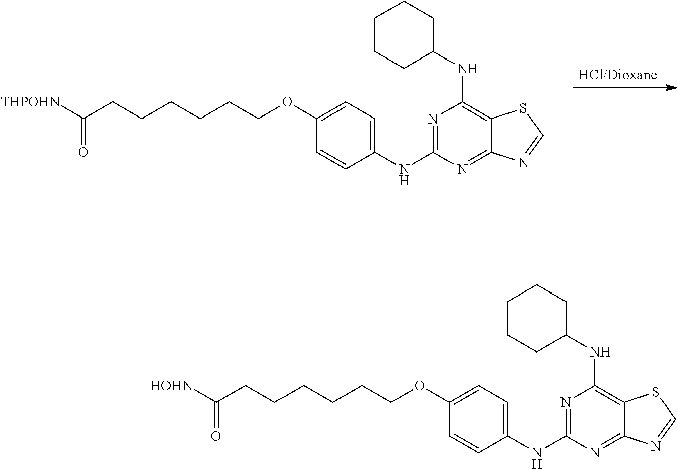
C1=C(OCCCCCCC([THPOHN])=O)C=CC(NC2=NC(NC3CCCCC3)=C3C(=N2)N=CS3)=C1.C1=C(OCCCCCCC([HOHN])=O)C=CC(NC2=NC(NC3CCCCC3)=C3C(=N2)N=CS3)=C1
